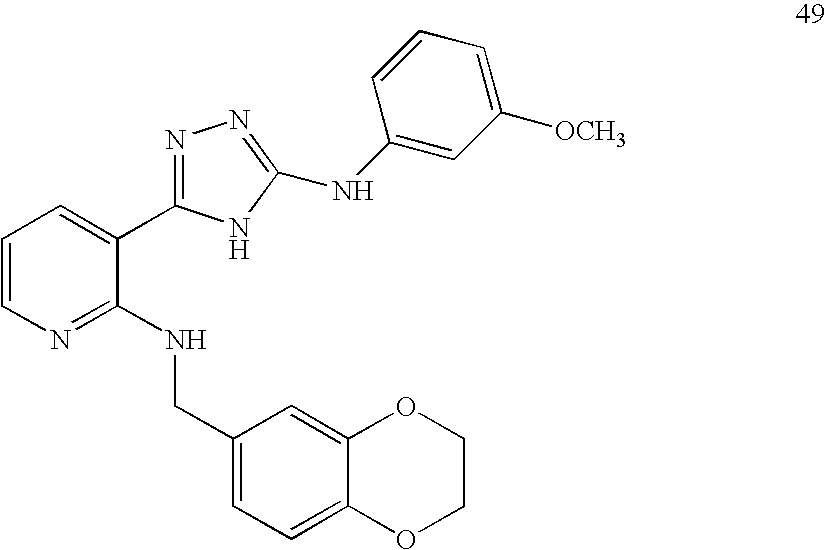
C1=CN=C(NCC2=CC=C3C(=C2)OCCO3)C(C2=NN=C(NC3=CC([OCH3])=CC=C3)N2)=C1
